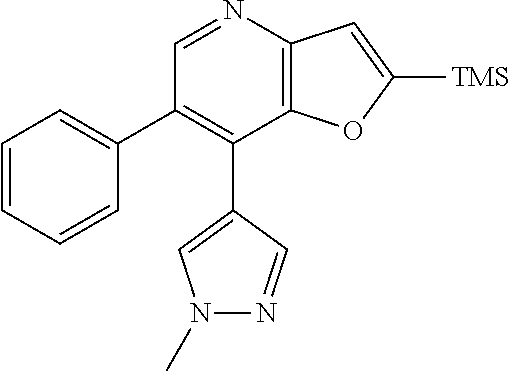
C12=C(N=CC(C3=CC=CC=C3)=C1C1=CN(C)N=C1)C=C([TMS])O2
